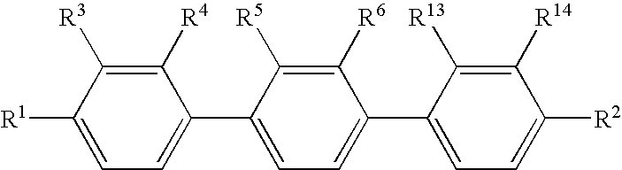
C1([R4])=C([R3])C([R1])=CC=C1C1=CC=C(C2=CC=C([R2])C([R14])=C2[R13])C([R6])=C1[R5]
